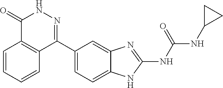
N(C1CC1)C(=O)NC1=NC2=CC(C3=NNC(=O)C4=C3C=CC=C4)=CC=C2N1
